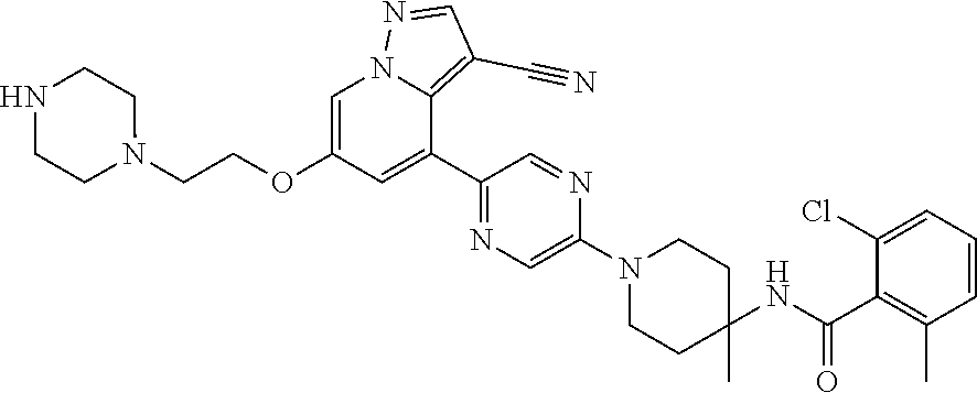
C1(C2=CC(OCCN3CCNCC3)=CN3C2=C(C#N)C=N3)=NC=C(N2CCC(NC(C3=C(C)C=CC=C3Cl)=O)(C)CC2)N=C1
